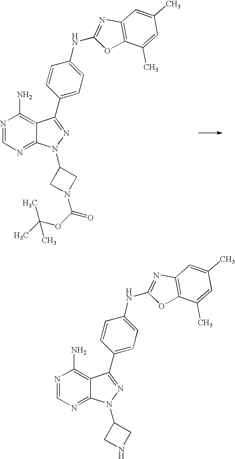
N1=CN=C2C(=C1N)C(C1=CC=C(NC3=NC4=C(O3)C(C)=CC(C)=C4)C=C1)=NN2C1CN(C(OC(C)(C)C)=O)C1.N1=CN=C2C(=C1N)C(C1=CC=C(NC3=NC4=C(O3)C(C)=CC(C)=C4)C=C1)=NN2C1CNC1
